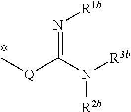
N(=C([Q]C)N([R3b])[R2b])[R1b]
